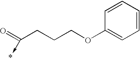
C1=CC=CC(OCCCC(=O)->*)=C1
